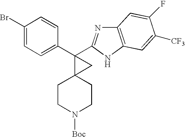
C1(Br)=CC=C(C2(C3=NC4=C(N3)C=C([CF3])C(F)=C4)C3(CCN([Boc])CC3)C2)C=C1
